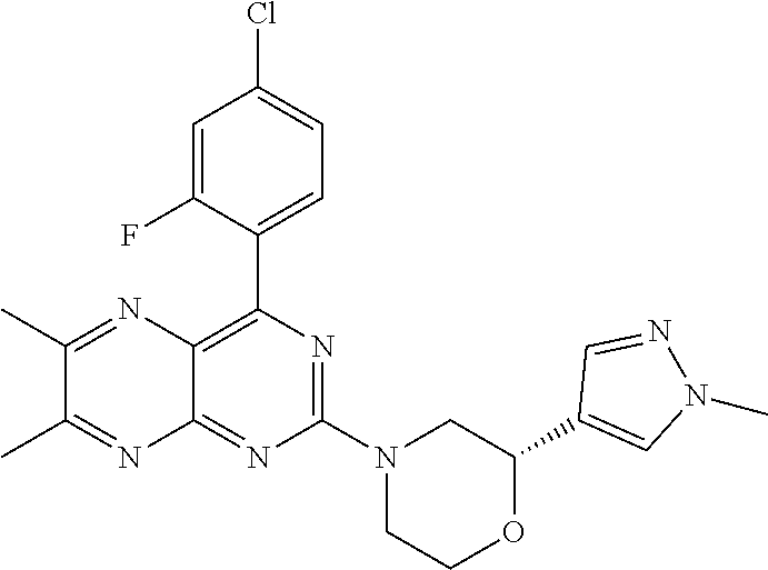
C1(C2=CN(C)N=C2)OCCN(C2=NC(C3=CC=C(Cl)C=C3F)=C3C(=N2)N=C(C)C(C)=N3)C1
